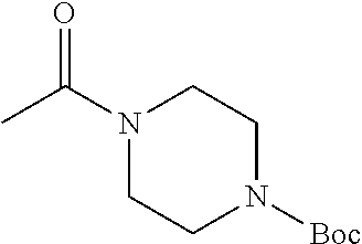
CC(N1CCN([Boc])CC1)=O
